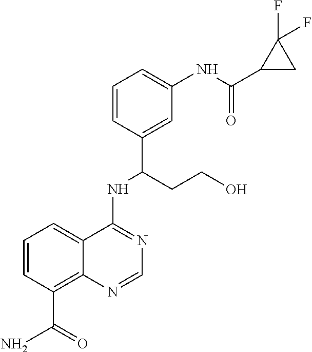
C1=CC(C(N)=O)=C2C(=C1)C(NC(C1=CC(NC(=O)C3CC3(F)F)=CC=C1)CCO)=NC=N2
